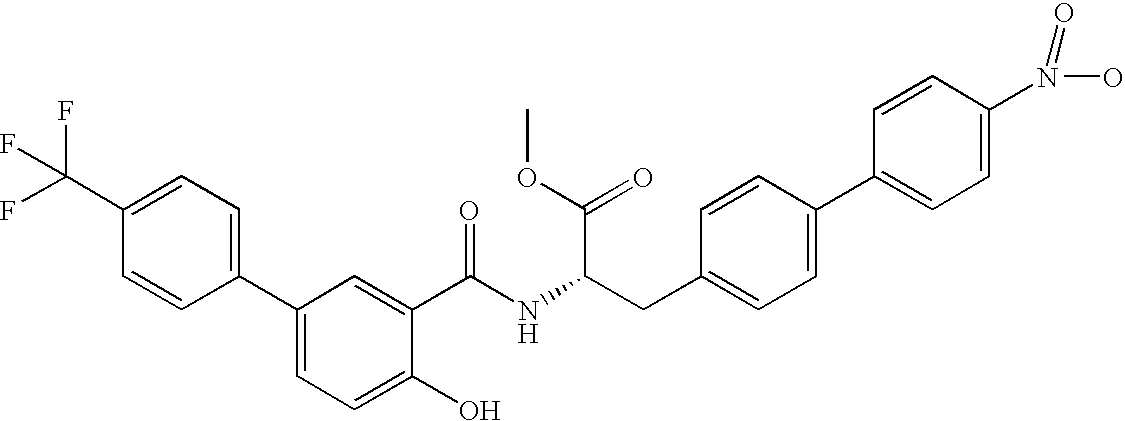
C1=CC(C2=CC=C(O)C(C(=O)NC(CC3=CC=C(C4=CC=C(N(O)=O)C=C4)C=C3)C(OC)=O)=C2)=CC=C1C(F)(F)F
